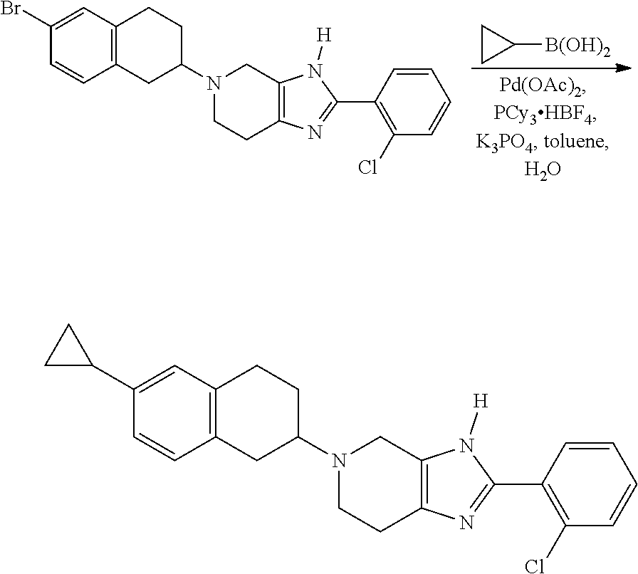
C1CC1[B(OH)2].C1=C(Br)C=CC2=C1CCC(N1CCC3=C(C1)N([H])C(C1=C(Cl)C=CC=C1)=N3)C2.C1CC1C1=CC2=C(C=C1)CC(N1CCC3=C(C1)N([H])C(C1=C(Cl)C=CC=C1)=N3)CC2
